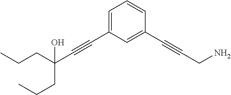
C1=C(C#CC(CCC)(CCC)O)C=C(C#CCN)C=C1
